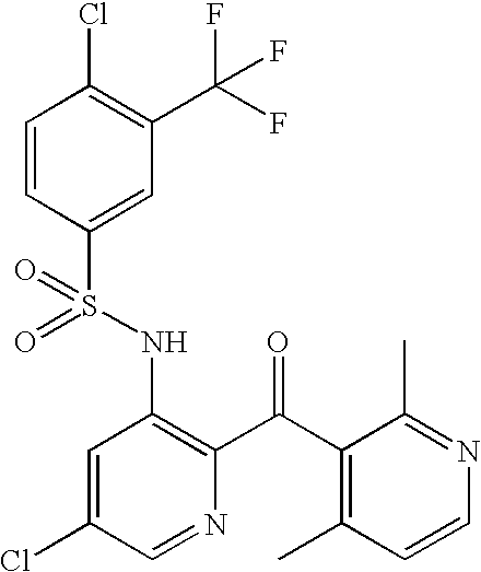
C1=CC(S(NC2=C(C(C3=C(C)C=CN=C3C)=O)N=CC(Cl)=C2)(=O)=O)=CC(C(F)(F)F)=C1Cl
